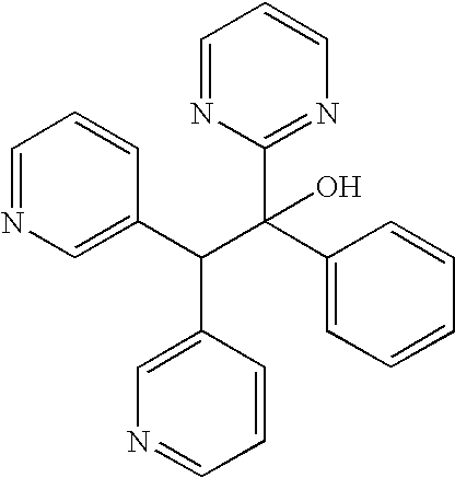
C(C(C1=CC=CC=C1)(C1=NC=CC=N1)O)(C1=CN=CC=C1)C1=CN=CC=C1
